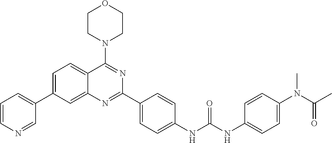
C1=C(C2=CC=CN=C2)C=C2C(=C1)C(N1CCOCC1)=NC(C1=CC=C(NC(NC3=CC=C(N(C(C)=O)C)C=C3)=O)C=C1)=N2
